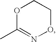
O1C(C)=NOCC1
